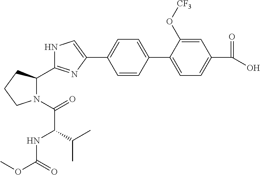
C1=CC(C2=CC=C(C(O)=O)C=C2O[CF3])=CC=C1C1=CNC(C2N(C(=O)C(NC(OC)=O)C(C)C)CCC2)=N1
